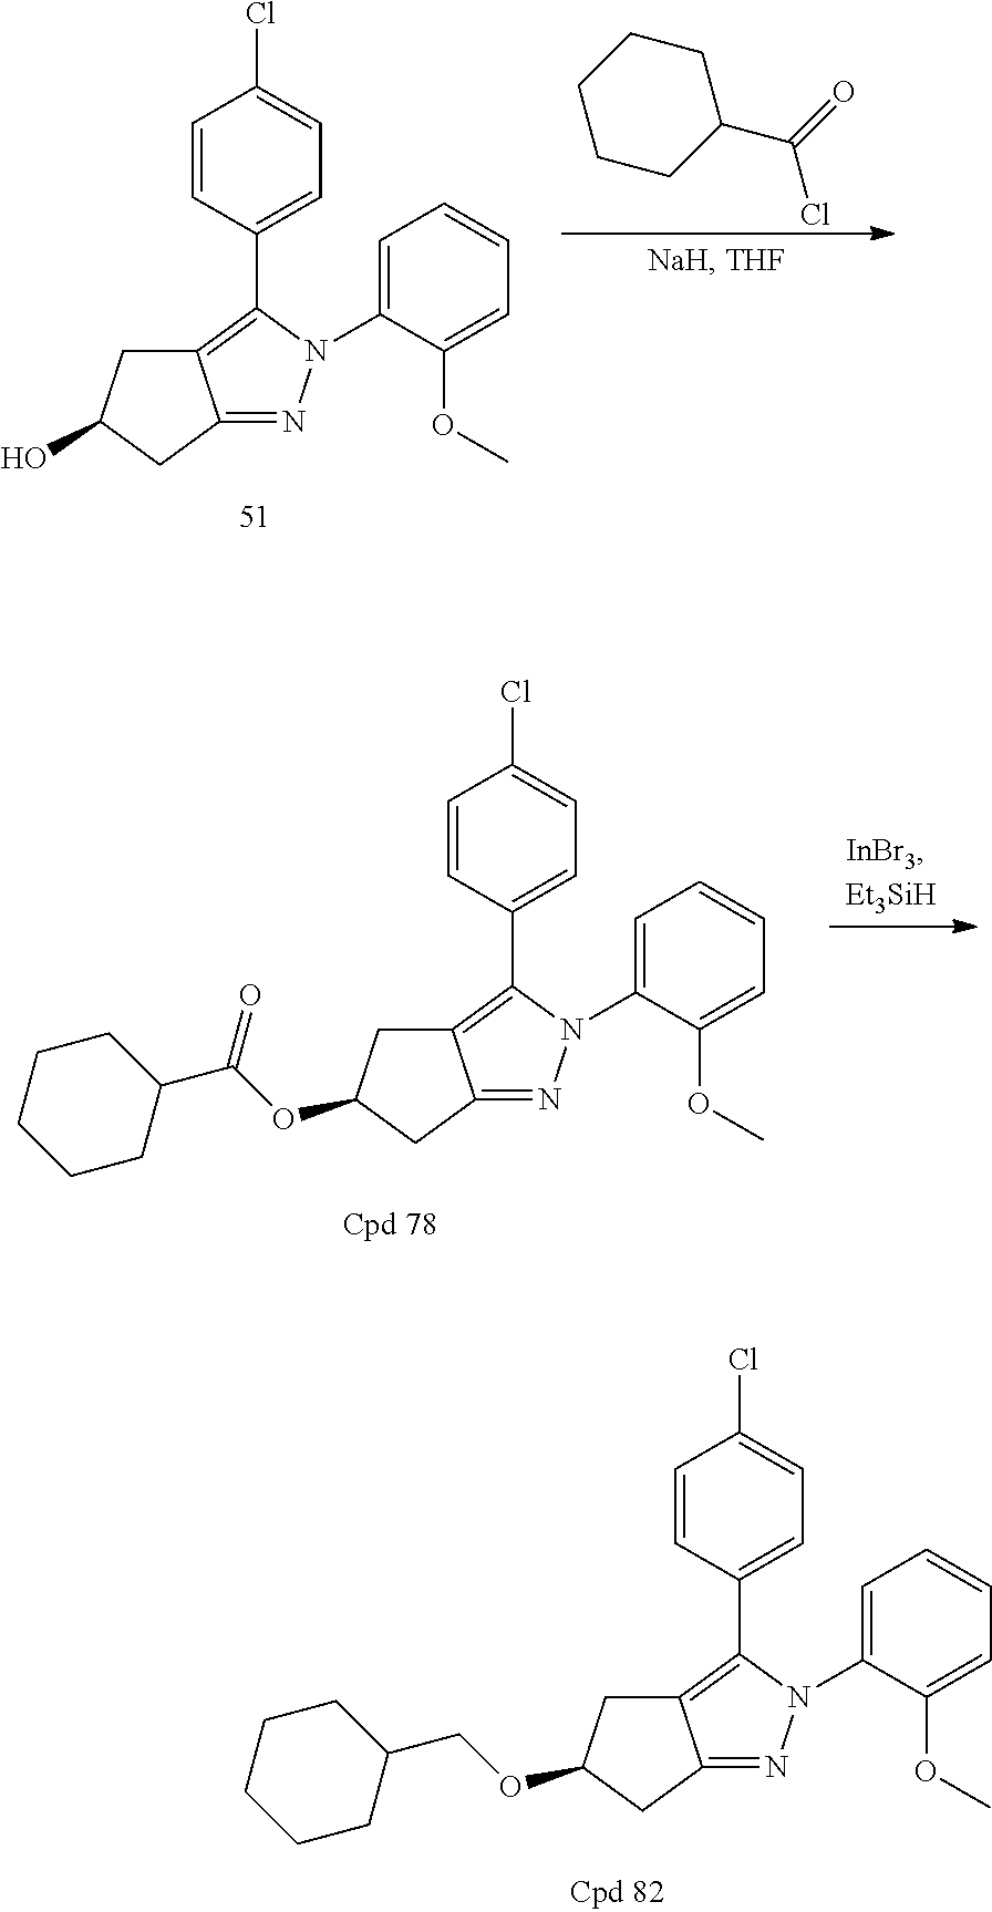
C1(C2=C3C(=NN2C2=CC=CC=C2OC)CC(OCC2CCCCC2)C3)=CC=C(Cl)C=C1.C1(C2=C3C(=NN2C2=CC=CC=C2OC)CC(O)C3)=CC=C(Cl)C=C1.C1CCCCC1C(Cl)=O.C1(C2=C3C(=NN2C2=CC=CC=C2OC)CC(OC(C2CCCCC2)=O)C3)=CC=C(Cl)C=C1
